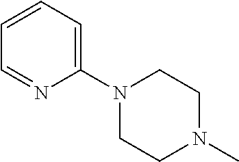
C1(N2CCN(C)CC2)=CC=CC=N1
